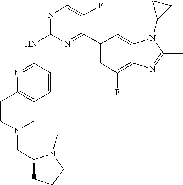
N1=C(NC2=NC=C(F)C(C3=CC(F)=C4C(=C3)N(C3CC3)C(C)=N4)=N2)C=CC2=C1CCN(CC1CCCN1C)C2
